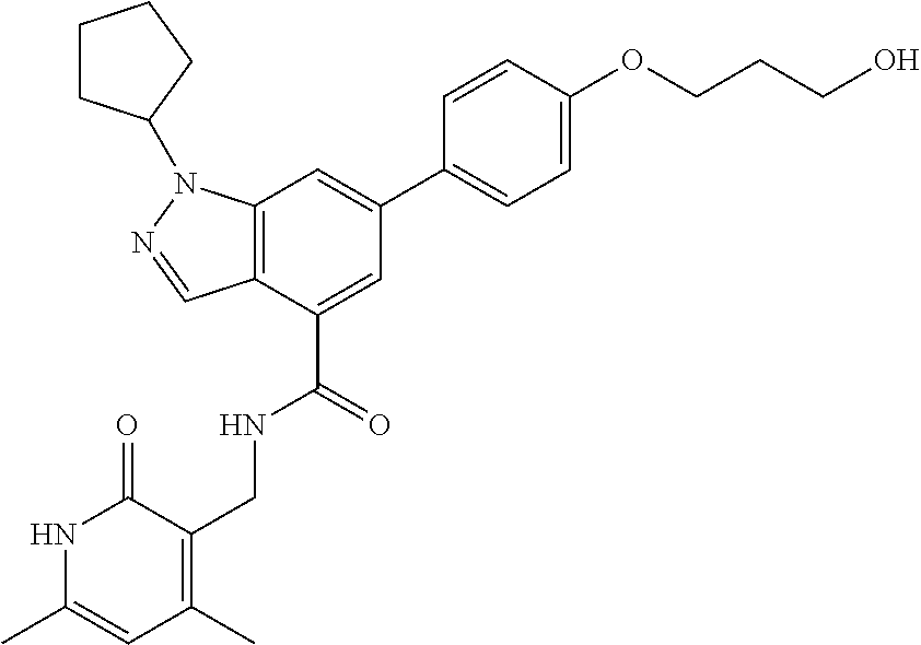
C12=C(C(C(NCC3=C(C)C=C(C)NC3=O)=O)=CC(C3=CC=C(OCCCO)C=C3)=C1)C=NN2C1CCCC1
